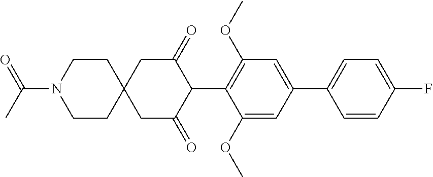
C1(OC)=CC(C2=CC=C(F)C=C2)=CC(OC)=C1C1C(=O)CC2(CC1=O)CCN(C(C)=O)CC2
